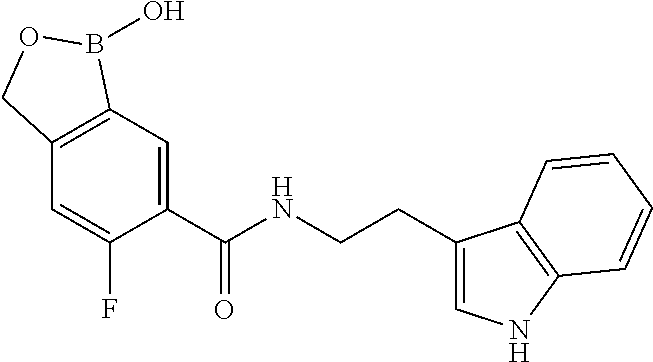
C1=C(C(NCCC2=CNC3=C2C=CC=C3)=O)C(F)=CC2=C1B(O)OC2
